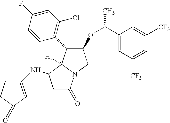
C1C(=O)N2C([H])(C1NC1=CC(=O)CC1)C(C1=C(Cl)C=C(F)C=C1)C(OC(C1=CC([CF3])=CC([CF3])=C1)C)C2
